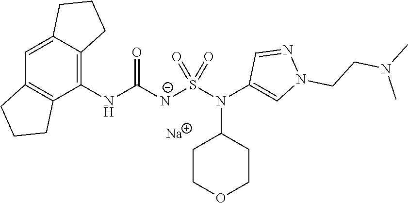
C1(NC(=O)[N-]S(N(C2=CN(CCN(C)C)N=C2)C2CCOCC2)(=O)=O)=C2C(=CC3=C1CCC3)CCC2.[Na]
